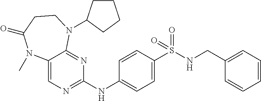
N(C1=NC=C2C(=N1)N(C1CCCC1)CCC(=O)N2C)C1=CC=C(S(NCC2=CC=CC=C2)(=O)=O)C=C1
